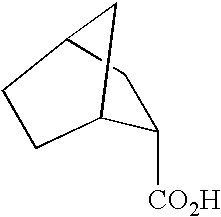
C1CC2C([CO2H])CC1C2
